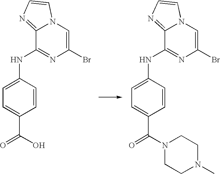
C1=C(NC2=NC(Br)=CN3C2=NC=C3)C=CC(C(O)=O)=C1.C1=C(NC2=NC(Br)=CN3C2=NC=C3)C=CC(C(N2CCN(C)CC2)=O)=C1
